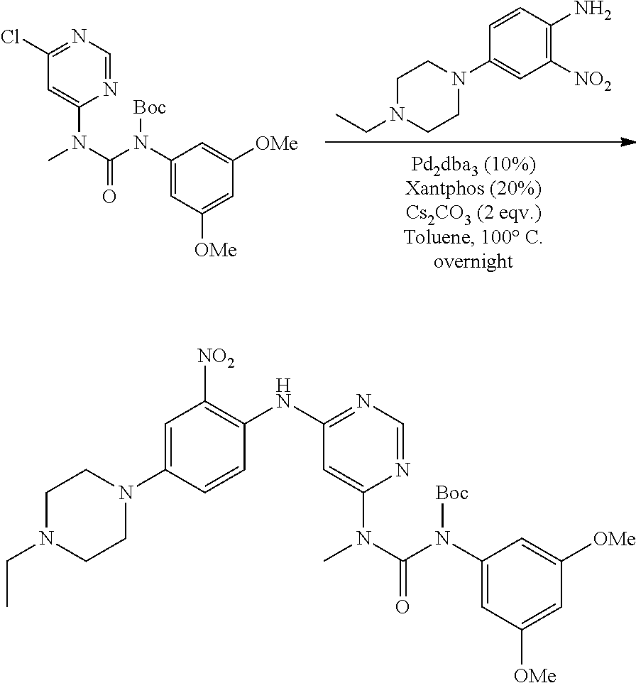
C1=C(N2CCN(CC)CC2)C=CC(NC2=NC=NC(N(C(N(C3=CC([OMe])=CC([OMe])=C3)[Boc])=O)C)=C2)=C1[NO2].C1N(CC)CCN(C2=CC([NO2])=C(N)C=C2)C1.C1(Cl)=NC=NC(N(C(N(C2=CC([OMe])=CC([OMe])=C2)[Boc])=O)C)=C1
